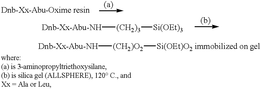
[Dnb-Xx-Abu-NH][(CH2)O2][Si(OEt)O2 immobilized on gel].[Dnb-Xx-Abu-NH][(CH2)3][Si(OEt)3]
